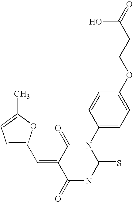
CC1=CC=C(C=C2C(=O)NC(=S)N(C3=CC=C(OCCC(=O)O)C=C3)C2=O)O1
